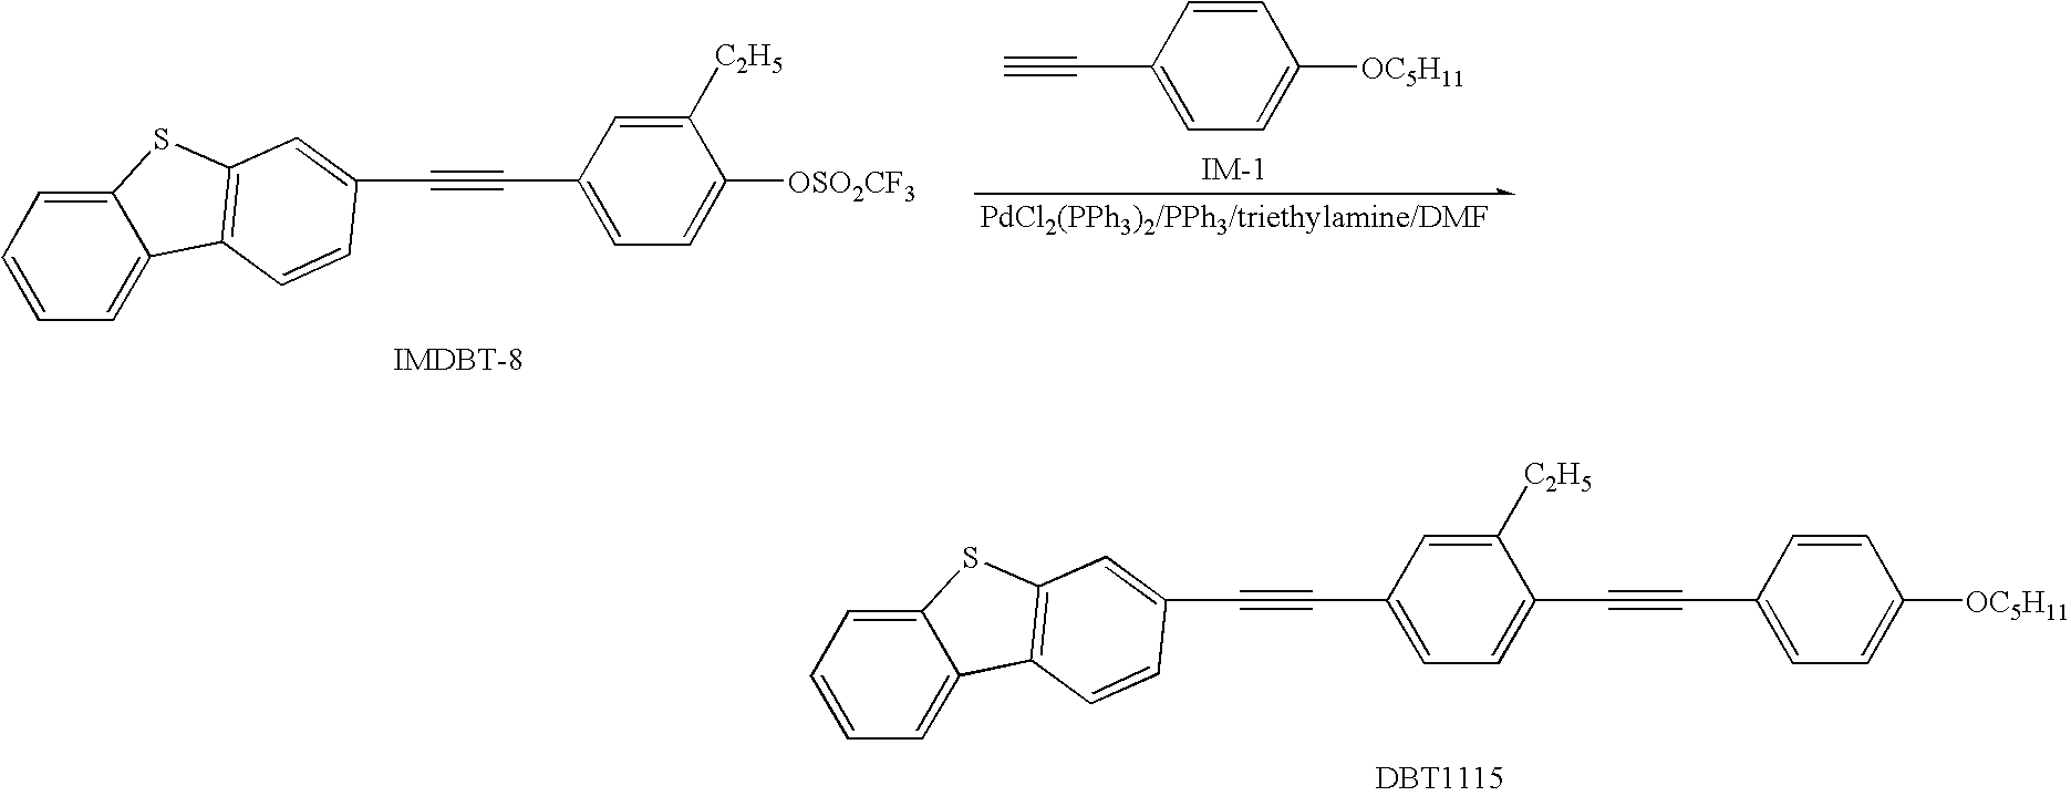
C12=CC=CC=C1C1=C(S2)C=C(C#CC2=CC=C(C#CC3=CC=C([OC5H11])C=C3)C([C2H5])=C2)C=C1.C12=CC=CC=C1C1=C(S2)C=C(C#CC2=CC=C([OSO2CF3])C([C2H5])=C2)C=C1.C#CC1=CC=C([OC5H11])C=C1
